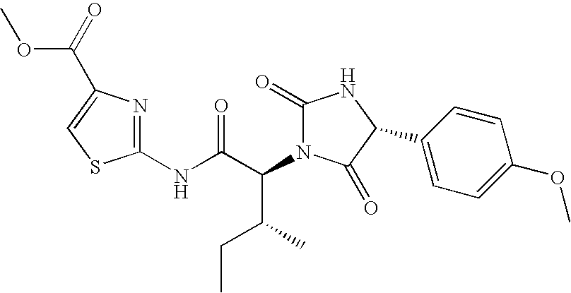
C1(NC(C(C(C)CC)N2C(=O)NC(C3=CC=C(OC)C=C3)C2=O)=O)=NC(C(=O)OC)=CS1
